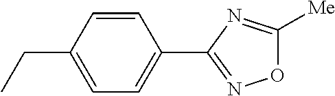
C1=C(CC)C=CC(C2=NOC([Me])=N2)=C1
